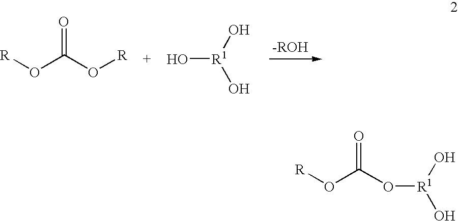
[R]OC(O[R])=O.O[R1](O)O.[R]OC(O[R1](O)O)=O
